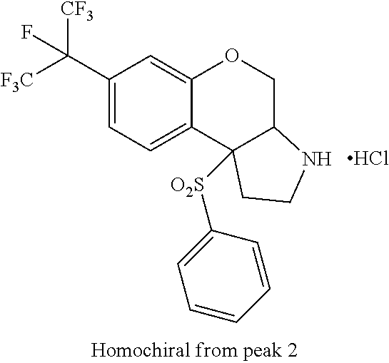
C1(C([CF3])([F3C])F)=CC=C2C(=C1)OCC1C2([O2S]C2=CC=CC=C2)CCN1.Cl
